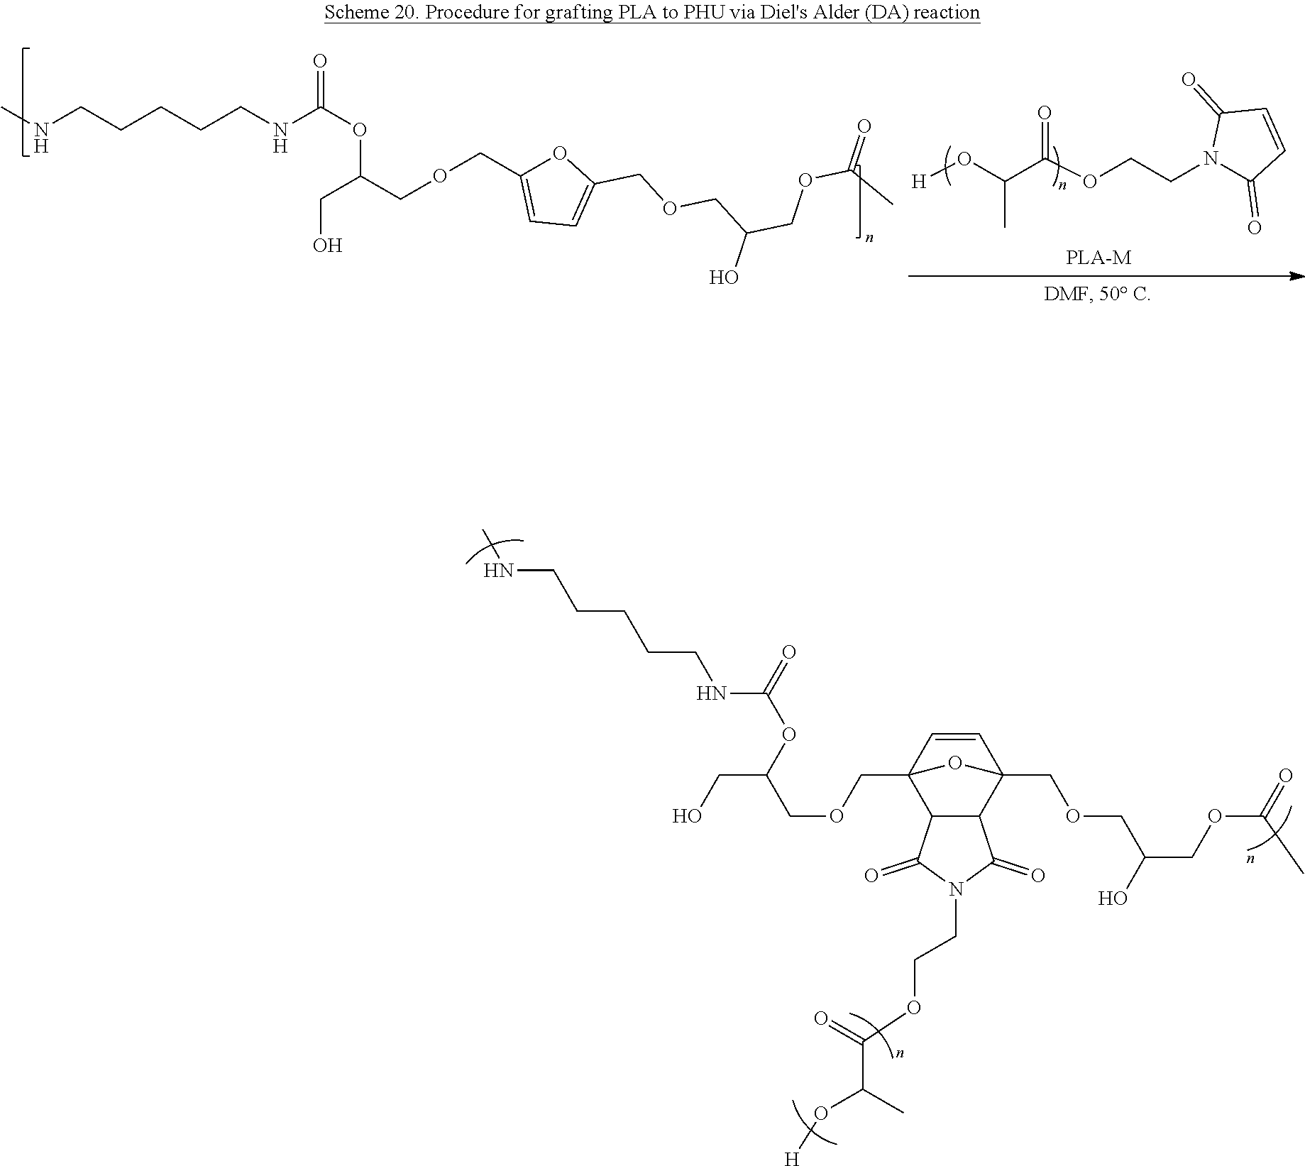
CNCCCCCNC(OC(CO)COCC12C3C(C(COCC(O)COC(C)=O)(C=C1)O2)C(=O)N(CCOC(=O)C(O[H])C)C3=O)=O.N(CCCCCNC(OC(CO)COCC1=CC=C(COCC(O)COC(C)=O)O1)=O)C.[H]OC(C(OCCN1C(=O)C=CC1=O)=O)C
